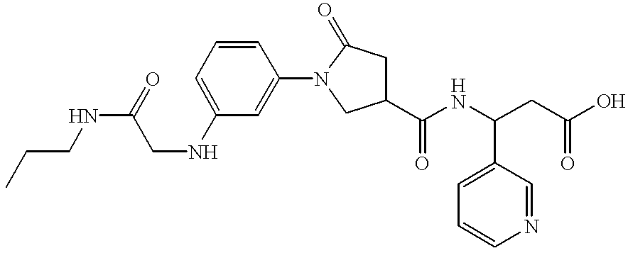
N(C1=CC=CC(N2CC(C(NC(CC(O)=O)C3=CC=CN=C3)=O)CC2=O)=C1)CC(NCCC)=O
